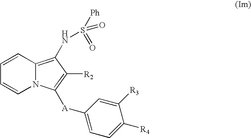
C1=CC2=C(NS([Ph])(=O)=O)C([R2])=C([A]C3=CC=C([R4])C([R3])=C3)N2C=C1
